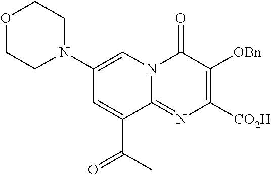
O1CCN(C2=CN3C(=NC([CO2H])=C([OBn])C3=O)C(C(C)=O)=C2)CC1
